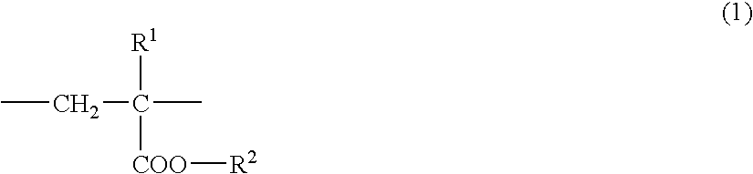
CCC([R1])([COO][R2])C
